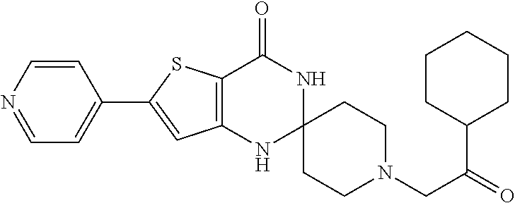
C1=CN=CC=C1C1=CC2=C(S1)C(=O)NC1(N2)CCN(CC(=O)C2CCCCC2)CC1
